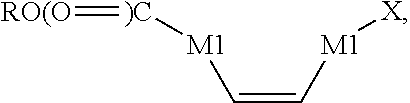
[X][M1]C=C[M1][)C]=[RO(O]
